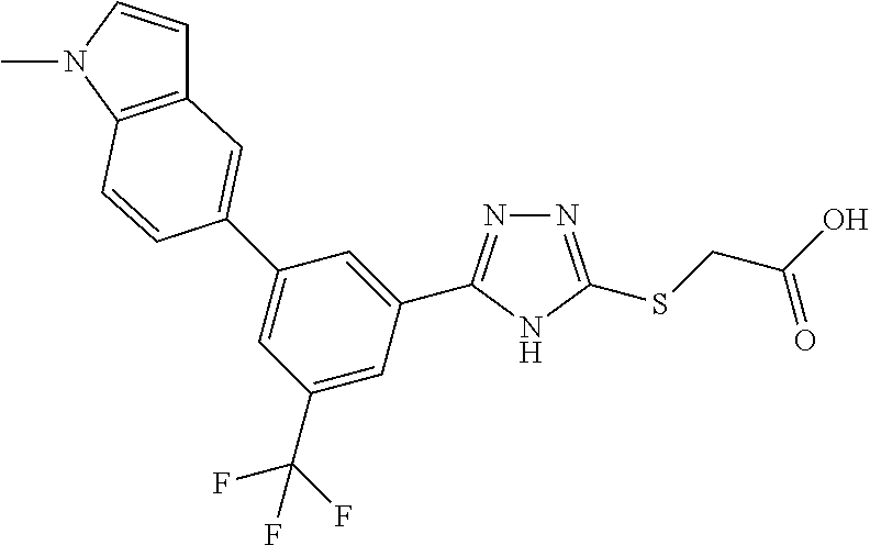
N1=C(SCC(O)=O)NC(C2=CC(C3=CC4=C(N(C)C=C4)C=C3)=CC(C(F)(F)F)=C2)=N1
